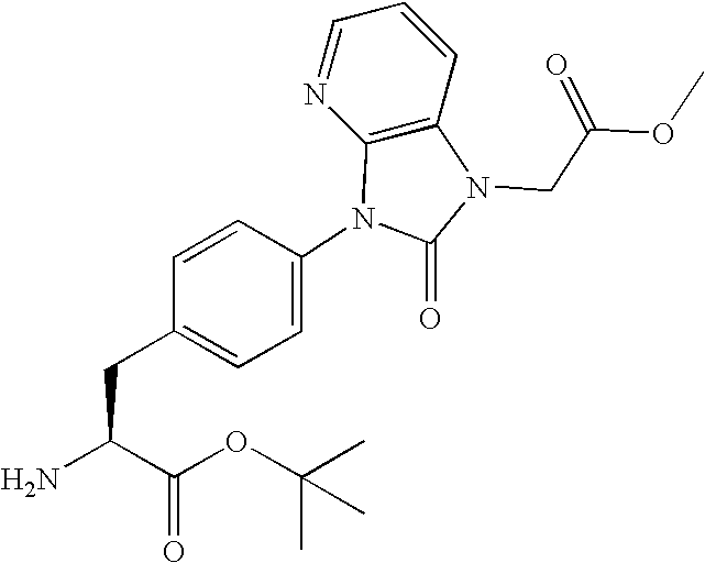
C1=C(N2C3=C(C=CC=N3)N(CC(OC)=O)C2=O)C=CC(CC(N)C(OC(C)(C)C)=O)=C1
